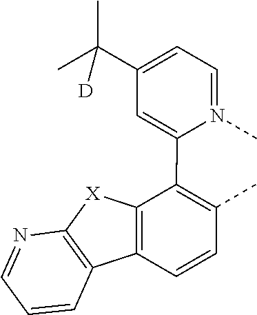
C1=N(C)C(C2=C(C)C=CC3=C2[X]C2=C3C=CC=N2)=CC(C(C)(C)[D])=C1
